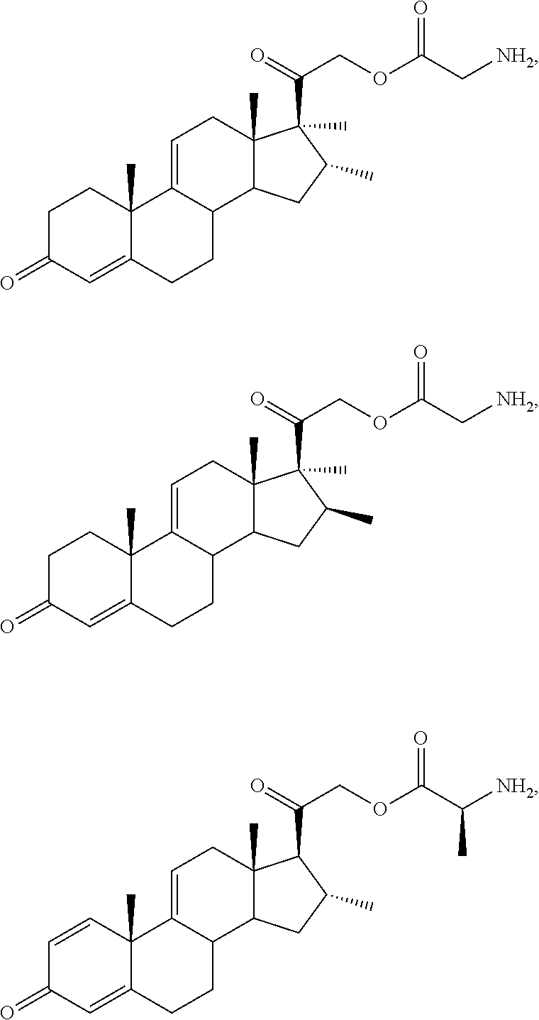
C1C(=O)C=C2C(C)(C1)C1=CCC3(C)C(C1CC2)CC(C)C3(C(=O)COC(C[NH2])=O)C.C1C(=O)C=C2C(C)(C1)C1=CCC3(C)C(C1CC2)CC(C)C3(C(=O)COC(C[NH2])=O)C.C1=CC2(C)C(=CC1=O)CCC1C2=CCC2(C)C1CC(C)C2C(=O)COC(C([NH2])C)=O
